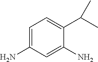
C1=C(N)C=C(N)C(C(C)C)=C1
